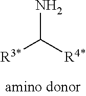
NC([R4*])[R3*]
